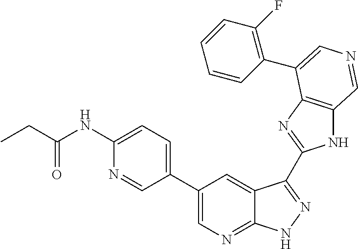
C1(C2=CN=C3C(=C2)C(C2=NC4=C(N2)C=NC=C4C2=C(F)C=CC=C2)=NN3)=CC=C(NC(CC)=O)N=C1
